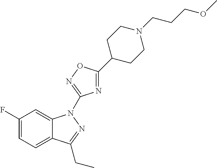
C1(F)=CC=C2C(=C1)N(C1=NOC(C3CCN(CCCOC)CC3)=N1)N=C2CC
